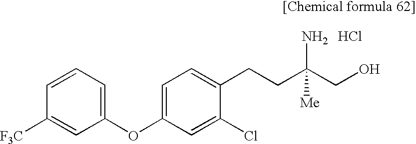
C1(OC2=CC=C(CCC(CO)(N)[Me])C(Cl)=C2)=CC=CC([F3C])=C1.Cl
